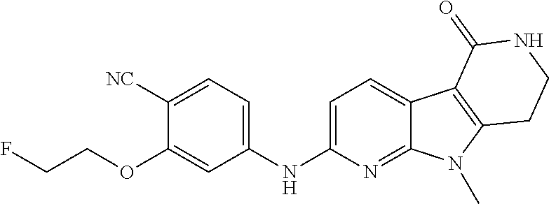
C1(NC2=CC=C([NC])C(OCCF)=C2)=CC=C2C(=N1)N(C)C1=C2C(=O)NCC1
